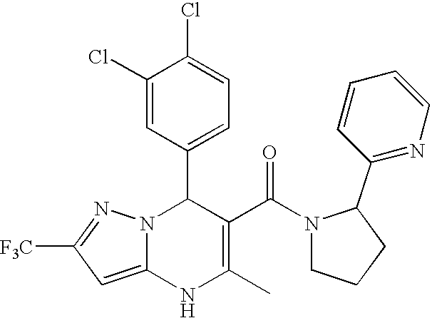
C1(Cl)=CC(C2N3C(=CC([F3C])=N3)NC(C)=C2C(N2CCCC2C2=NC=CC=C2)=O)=CC=C1Cl
